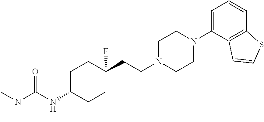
C(=O)(NC1CCC(CCN2CCN(C3=CC=CC4=C3C=CS4)CC2)(F)CC1)N(C)C
